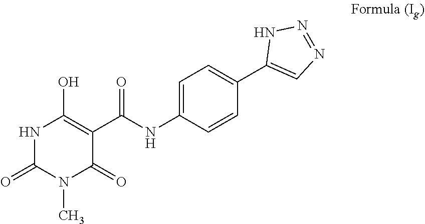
C1=C(NC(C2=C(O)NC(=O)N(C)C2=O)=O)C=CC(C2=CN=NN2)=C1
